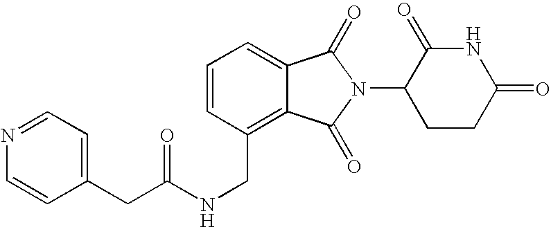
C1=CC(CNC(=O)CC2=CC=NC=C2)=C2C(=C1)C(=O)N(C1CCC(=O)NC1=O)C2=O
